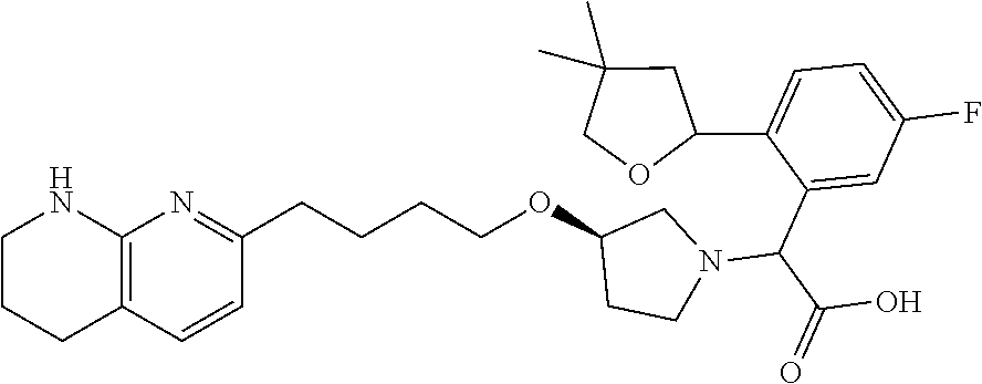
C1=C(C2CC(C)(C)CO2)C(C(N2CC(OCCCCC3=NC4=C(C=C3)CCCN4)CC2)C(=O)O)=CC(F)=C1
